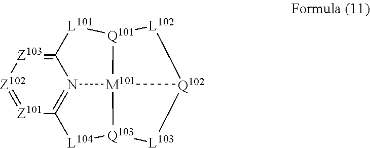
[Z103]1=C2N3=C([Z101]=[Z102]1)[L104][Q103]1[M101]34[Q101]([L101]2)[L102][Q102]4[L103]1
